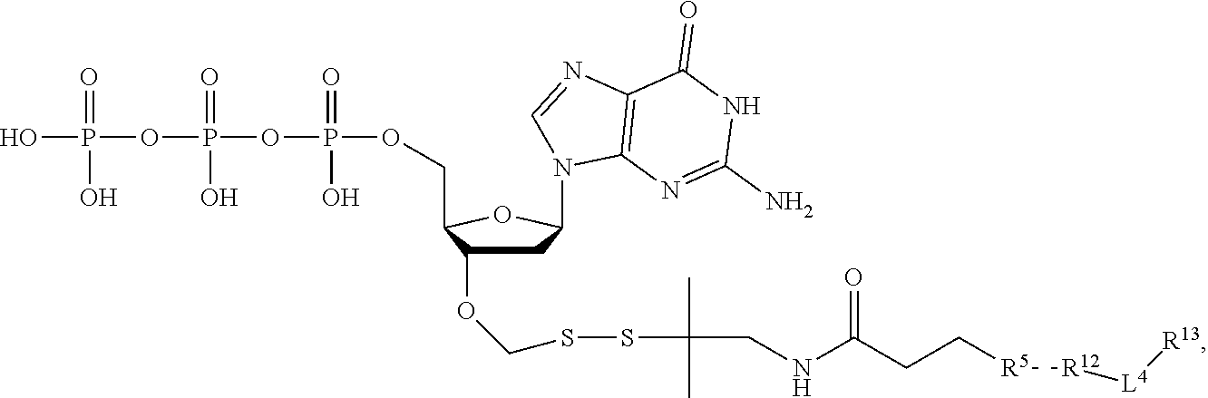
OP(OP(OP(OCC1C(OCSSC(CNC(CC[R5][R12][L4][R13])=O)(C)C)CC(N2C=NC3=C2N=C(N)NC3=O)O1)(=O)O)(=O)O)(=O)O
